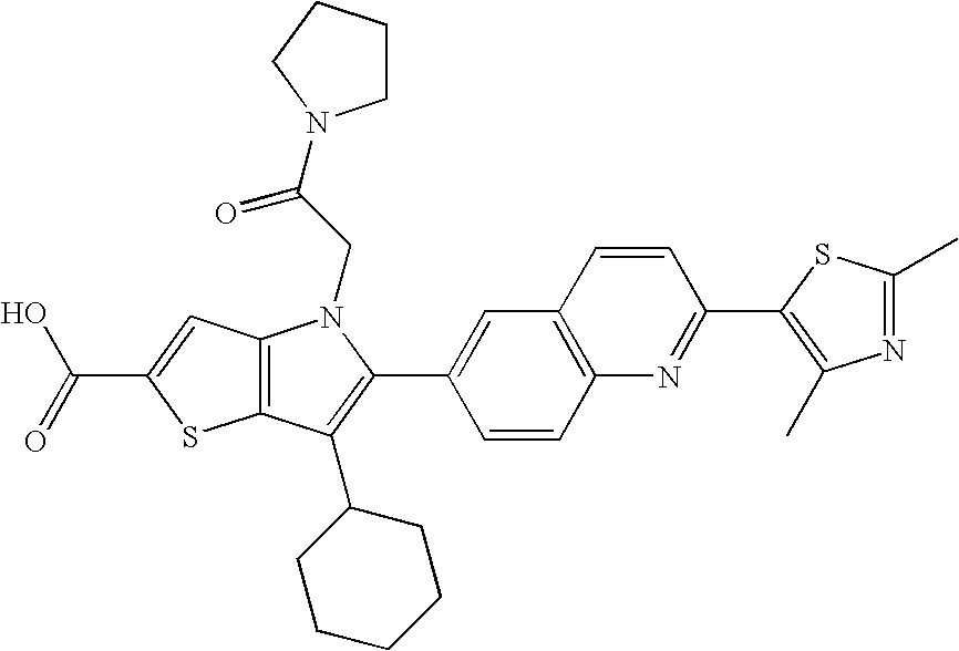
C(C1=CC2=C(S1)C(C1CCCCC1)=C(C1=CC3=C(C=C1)N=C(C1=C(C)N=C(C)S1)C=C3)N2CC(=O)N1CCCC1)(=O)O
